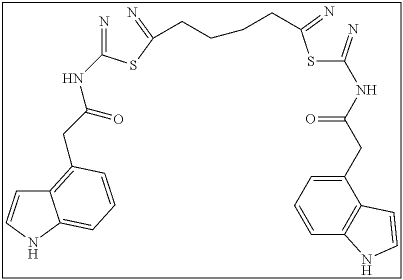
N=C(SC(=N)CCCCC(SC(=N)NC(CC1=CC=CC2=C1C=CN2)=O)=N)NC(CC1=C2C=CNC2=CC=C1)=O
